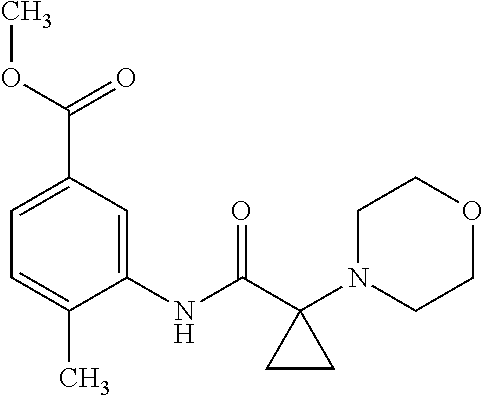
C1(NC(C2(N3CCOCC3)CC2)=O)=CC(C(OC)=O)=CC=C1C
